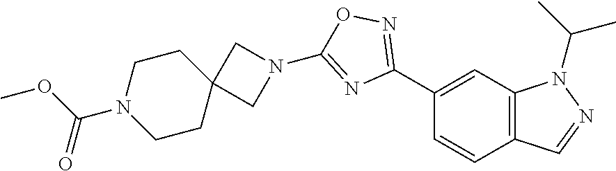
C1(C2=NOC(N3CC4(C3)CCN(C(OC)=O)CC4)=N2)=CC2=C(C=C1)C=NN2C(C)C
